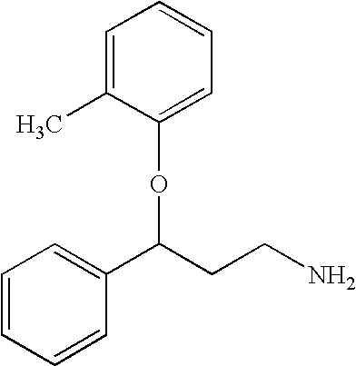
C1=C(C)C(OC(C2=CC=CC=C2)CCN)=CC=C1
